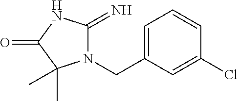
C1=C(CN2C(=N)NC(=O)C2(C)C)C=C(Cl)C=C1
